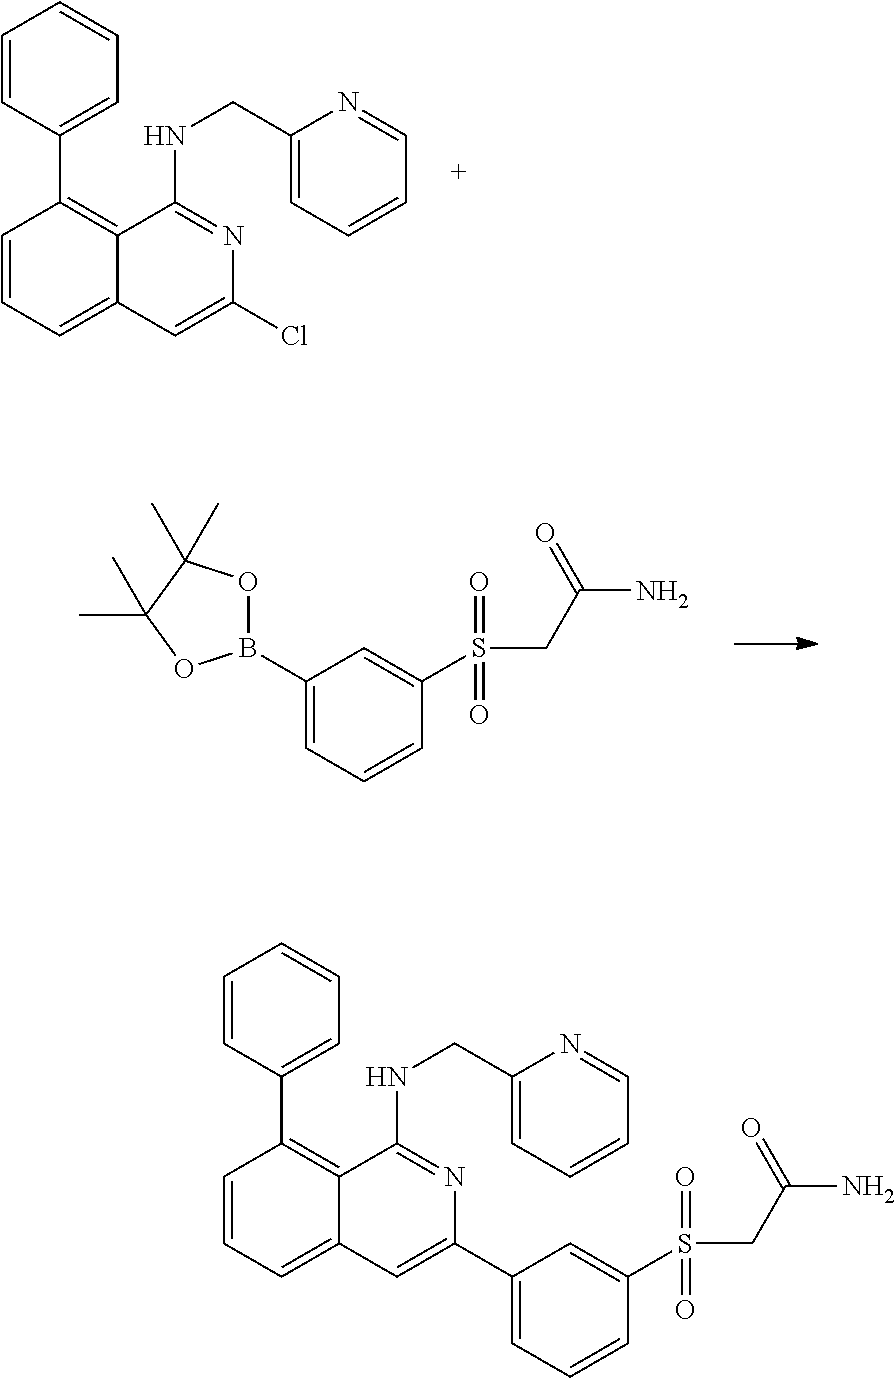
C1=CC(C2=C3C(=CC=C2)C=C(Cl)N=C3NCC2=CC=CC=N2)=CC=C1.C1(B2OC(C)(C)C(C)(C)O2)=CC=CC(S(CC(N)=O)(=O)=O)=C1.C1=CC(C2=C3C(=CC=C2)C=C(C2=CC=CC(S(CC(N)=O)(=O)=O)=C2)N=C3NCC2=CC=CC=N2)=CC=C1
